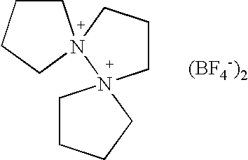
[(BF4-)2].C1CCCN12CCCN21CCCC1
